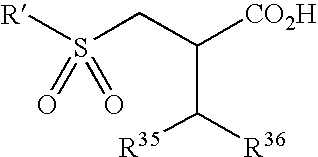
C(C([R36])[R35])(CS([R])(=O)=O)[CO2H]
